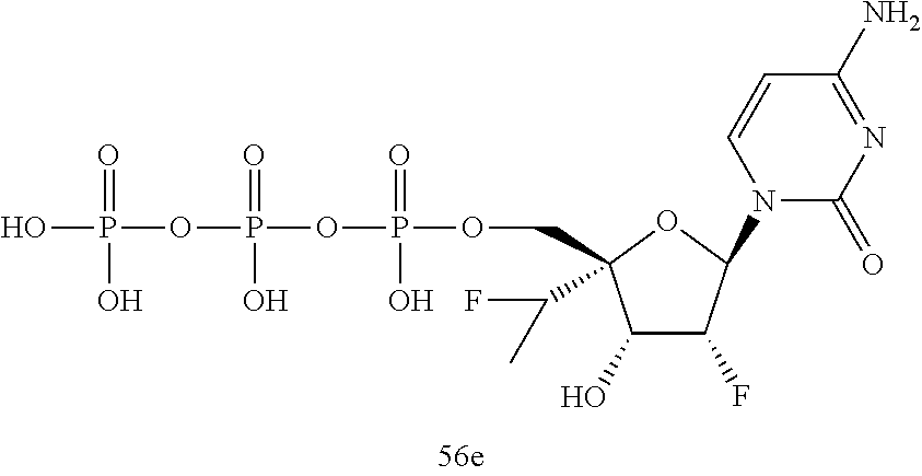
O(P(=O)(O)OCC1(C(F)C)C(O)C(F)C(N2C(=O)N=C(N)C=C2)O1)P(OP(O)(=O)O)(=O)O
